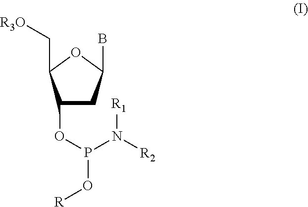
C1(OP(O[R])N([R2])[R1])CC(B)OC1C[R3O]
